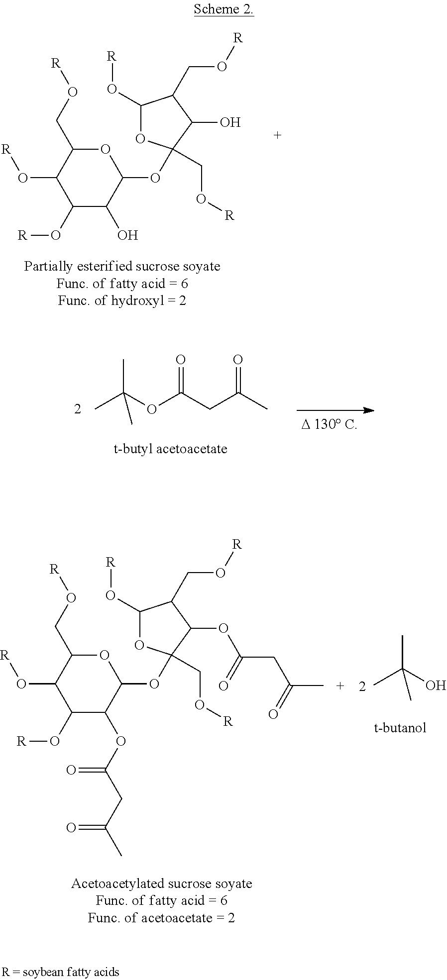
O1C(CO[R])C(O[R])C(O[R])C(O)C1OC1(CO[R])OC(O[R])C(CO[R])C1O.CC(OC(CC(C)=O)=O)(C)C.CC(O)(C)C.O1C(CO[R])C(O[R])C(O[R])C(OC(CC(C)=O)=O)C1OC1(CO[R])OC(O[R])C(CO[R])C1OC(CC(C)=O)=O
